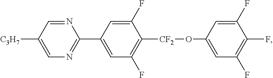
C1(C2=CC(F)=C([CF2]OC3=CC(F)=C(F)C(F)=C3)C(F)=C2)=NC=C([C3H7])C=N1
